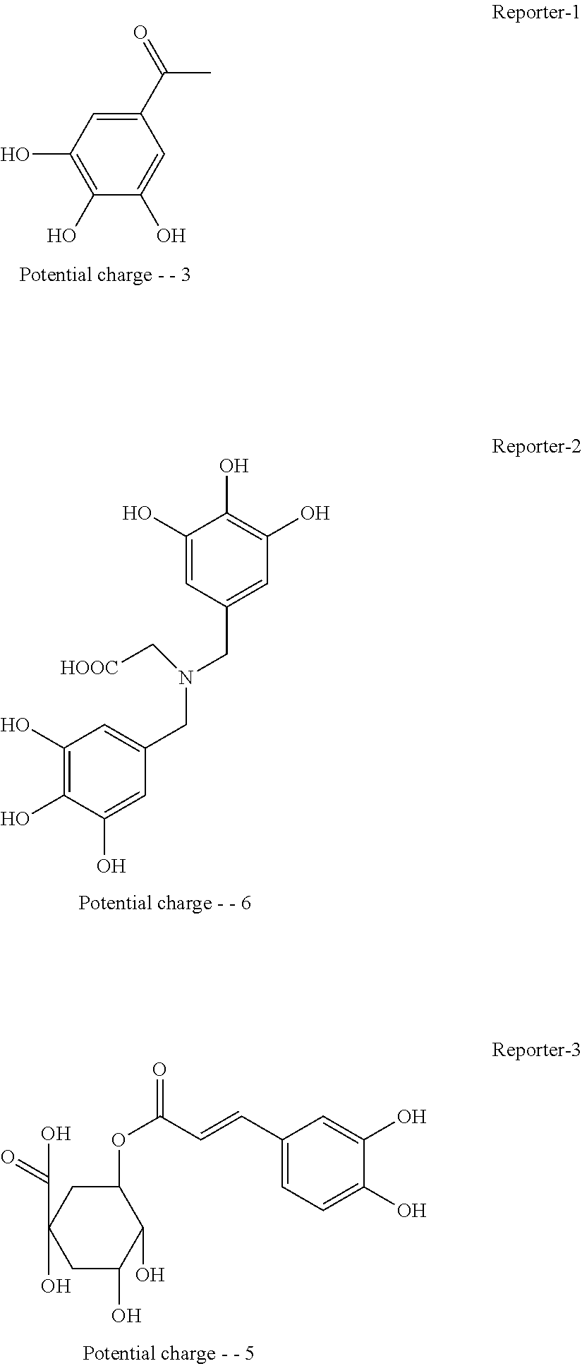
C1(C(=O)C)=CC(O)=C(O)C(O)=C1.C1(CN(CC2=CC(O)=C(O)C(O)=C2)C[HOOC])=CC(O)=C(O)C(O)=C1.C1=C(O)C(O)=CC(C=CC(OC2CC(O)(C(O)=O)CC(O)C2O)=O)=C1
